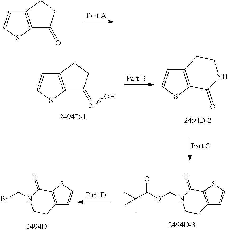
C12=C(SC=C1)C(=O)CC2.C12=C(SC=C1)C(=NO)CC2.C12=C(SC=C1)C(=O)NCC2.C12=C(SC=C1)C(=O)N(COC(C(C)(C)C)=O)CC2.C12=C(SC=C1)C(=O)N(CBr)CC2
